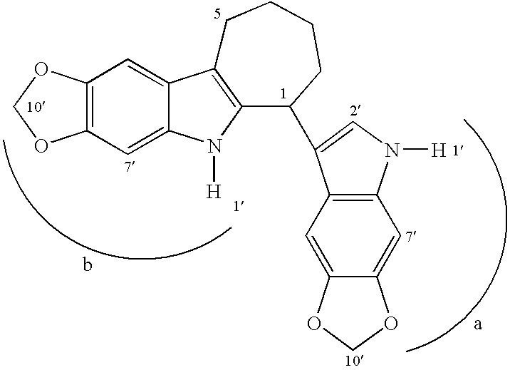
C12=C(C=C3C(=C1)C1=C(N3[H])C(C3=CN([H])C4=C3C=C3C(=C4)OCO3)CCCC1)OCO2
